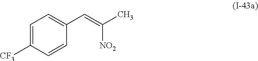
C1=CC([CF3])=CC=C1C=C([NO2])C
